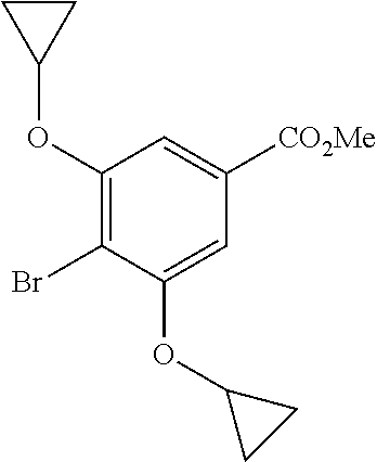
C1(OC2CC2)=C(Br)C(OC2CC2)=CC([CO2Me])=C1
